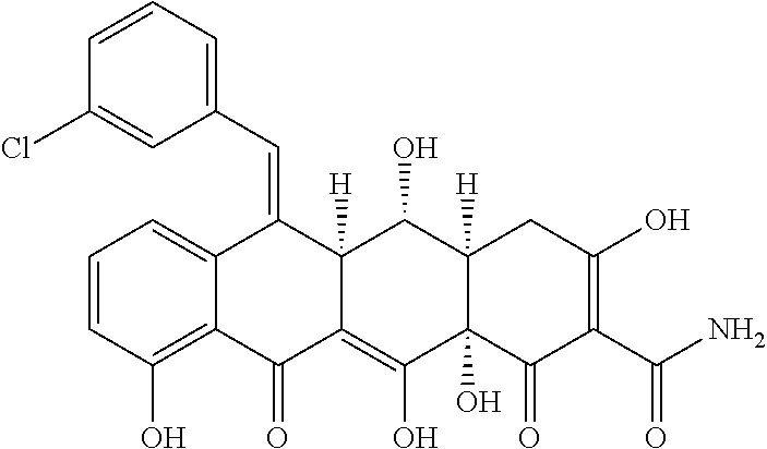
C1=CC(O)=C2C(=C1)C(=CC1=CC=CC(Cl)=C1)C1([H])C(=C(O)C3(O)C([H])(C1O)CC(O)=C(C(N)=O)C3=O)C2=O
